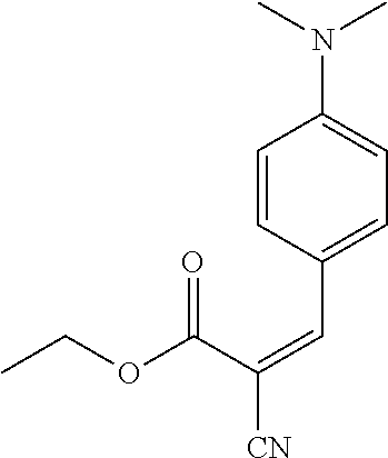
C1=CC(C=C([CN])C(OCC)=O)=CC=C1N(C)C
